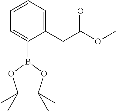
C1=C(B2OC(C)(C)C(C)(C)O2)C(CC(OC)=O)=CC=C1
